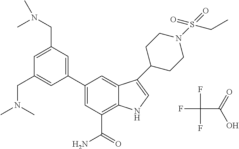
FC(C(=O)O)(F)F.C1=C(CN(C)C)C=C(C2=CC(C(=O)N)=C3C(=C2)C(C2CCN(S(CC)(=O)=O)CC2)=CN3)C=C1CN(C)C
